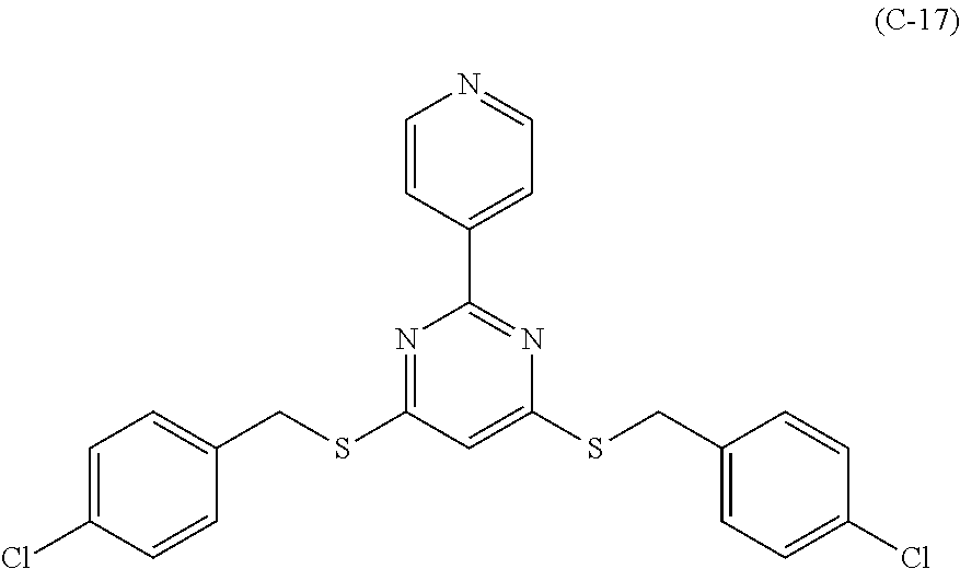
C1=CC(C2=NC(SCC3=CC=C(Cl)C=C3)=CC(SCC3=CC=C(Cl)C=C3)=N2)=CC=N1
